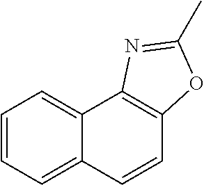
C12=CC=CC=C1C=CC1=C2N=C(C)O1
